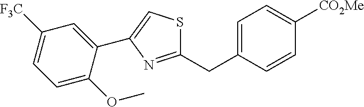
C1=C(CC2=NC(C3=CC([F3C])=CC=C3OC)=CS2)C=CC([CO2Me])=C1
